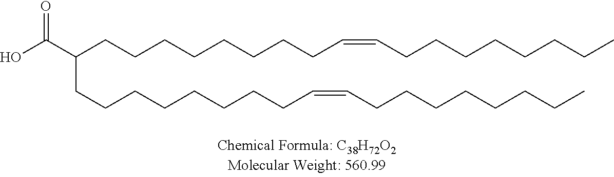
C(C(CCCCCCCCC=CCCCCCCCC)CCCCCCCCC=CCCCCCCCC)(=O)O
